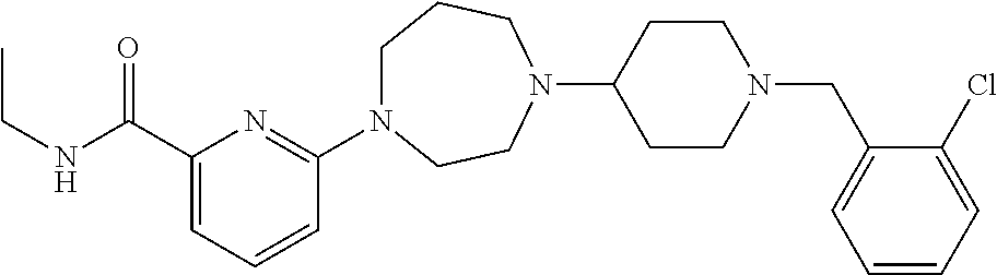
C1(C(NCC)=O)=CC=CC(N2CCCN(C3CCN(CC4=CC=CC=C4Cl)CC3)CC2)=N1
